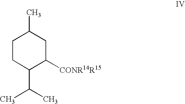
C1CC(C(C)C)C([CONR14R15])CC1C
